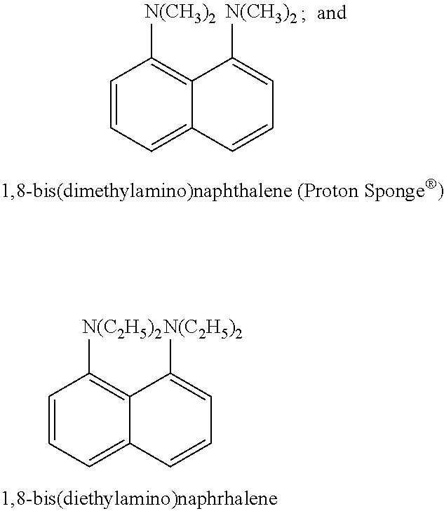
C1=CC=C2C(=C1[N(CH3)2])C([N(CH3)2])=CC=C2.C1=CC=C2C(=C1[N(C2H5)2])C([N(C2H5)2])=CC=C2
